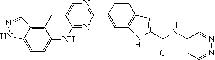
C1(C)=C2C(=CC=C1NC1=NC(C3=CC4=C(C=C3)C=C(C(=O)NC3=CC=NN=C3)N4)=NC=C1)NN=C2
